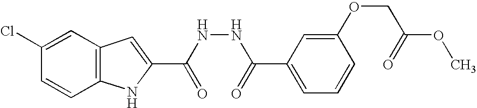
C12=C(C=C(Cl)C=C1)C=C(C(NNC(C1=CC=CC(OCC(OC)=O)=C1)=O)=O)N2
